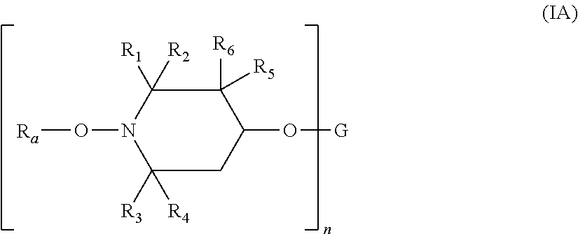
C1([R6])([R5])C([R1])([R2])N(O[Ra])C([R3])([R4])CC1O[G]
